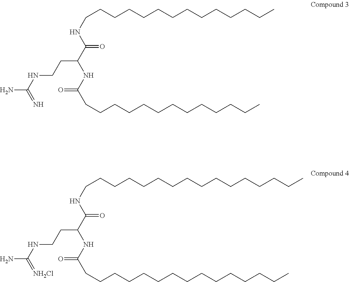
C(NC(C(NC(CCCCCCCCCCCCC)=O)CCNC(N)=N)=O)CCCCCCCCCCCCC.C(NC(C(NC(CCCCCCCCCCCCCCC)=O)CCNC(N)=[NH2Cl])=O)CCCCCCCCCCCCCCC
